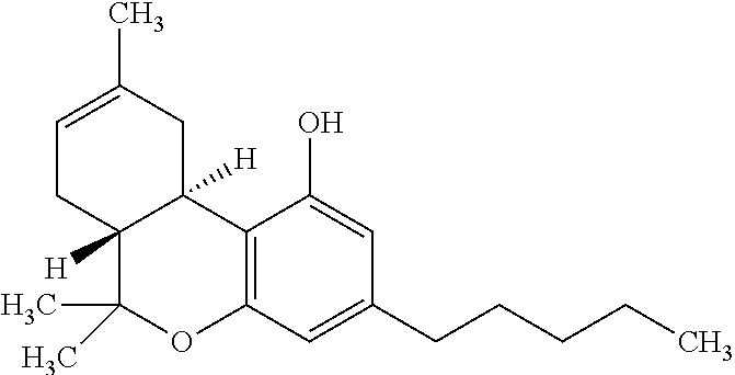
C1=C(C)CC2([H])C([H])(C1)C(C)(C)OC1=C2C(O)=CC(CCCCC)=C1
